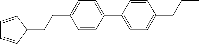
C1=CC(C2=CC=C(CCC)C=C2)=CC=C1CCC1C=CC=C1
